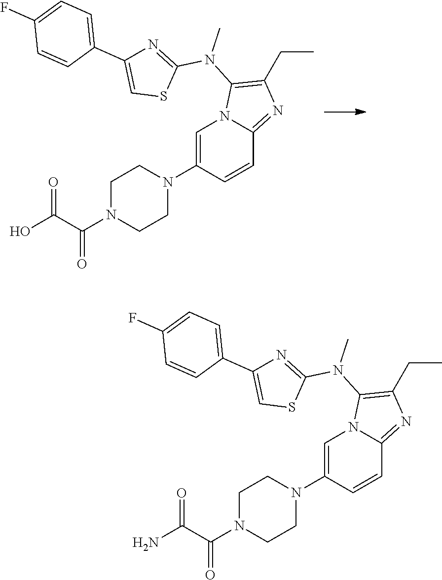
C1N(C(=O)C(O)=O)CCN(C2=CN3C(=NC(CC)=C3N(C3=NC(C4=CC=C(F)C=C4)=CS3)C)C=C2)C1.C1N(C(=O)C(N)=O)CCN(C2=CN3C(=NC(CC)=C3N(C3=NC(C4=CC=C(F)C=C4)=CS3)C)C=C2)C1
